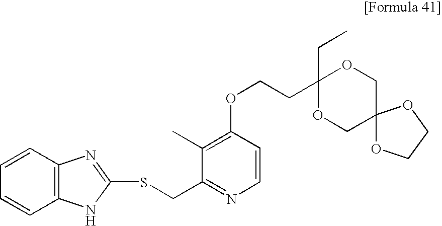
O(CCC1(CC)OCC2(CO1)OCCO2)C1=C(C)C(CSC2=NC3=C(C=CC=C3)N2)=NC=C1
